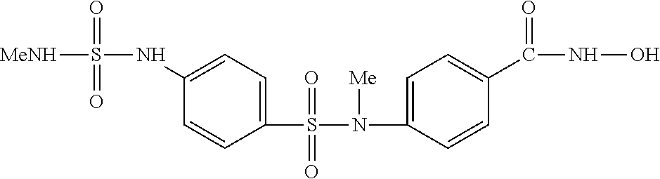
C1(S(N(C2=CC=C(C(NO)=O)C=C2)[Me])(=O)=O)=CC=C(NS([MeNH])(=O)=O)C=C1
